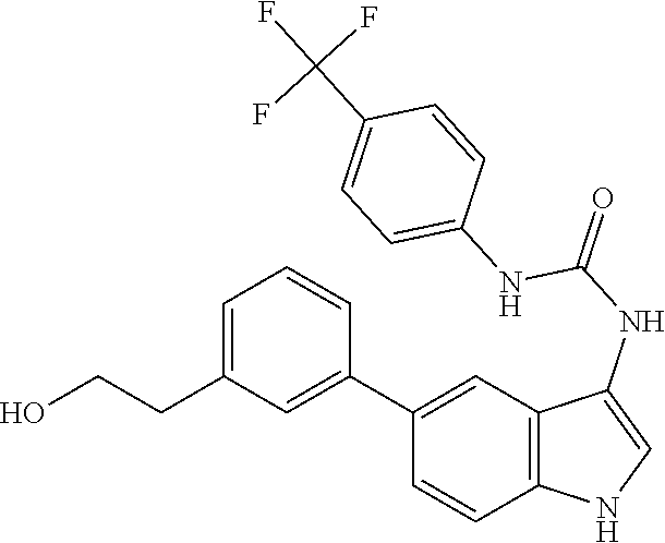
C12=C(C=C(C3=CC(CCO)=CC=C3)C=C1)C(NC(=O)NC1=CC=C(C(F)(F)F)C=C1)=CN2
